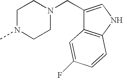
C(N1CCN(C)CC1)C1=CNC2=C1C=C(F)C=C2
